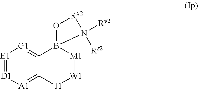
[E1]1=[D1][A1]=C2C(=[G1]1)B1([M1][W1][J1]2)O[Rx2]N1([Rz2])[Ry2]
